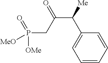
C1=CC=CC=C1C([Me])C(=O)CP([OMe])([MeO])=O
